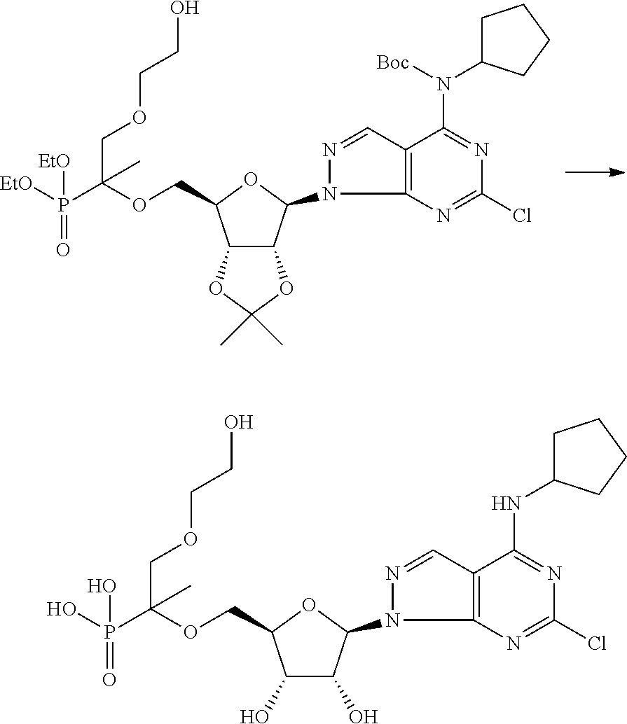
C12C(C(N3N=CC4=C3N=C(Cl)N=C4N(C3CCCC3)[Boc])OC1COC(P([EtO])(=O)[EtO])(C)COCCO)OC(C)(C)O2.C1(O)C(O)C(N2N=CC3=C2N=C(Cl)N=C3NC2CCCC2)OC1COC(P(O)(=O)O)(C)COCCO
